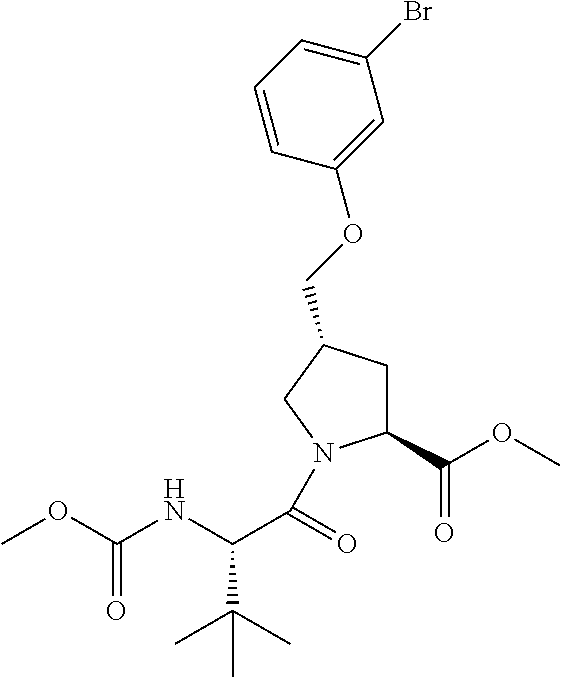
C1C(COC2=CC(Br)=CC=C2)CN(C(C(NC(OC)=O)C(C)(C)C)=O)C1C(OC)=O
